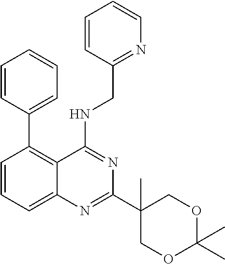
C1=CC=C2C(=C1C1=CC=CC=C1)C(NCC1=NC=CC=C1)=NC(C1(C)COC(C)(C)OC1)=N2
